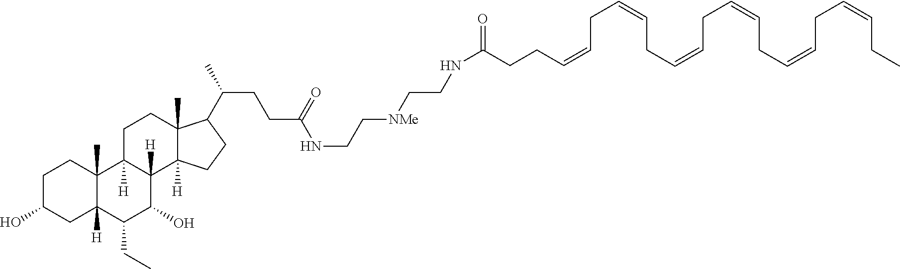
C(C=CCC=CCC=CCC=CCC=CCC=CCC)CC(=O)NCC[NMe]CCNC(CCC(C1C2(C)C([H])(C3([H])C(O)C(CC)C4([H])CC(O)CCC4(C)C3([H])CC2)CC1)C)=O
